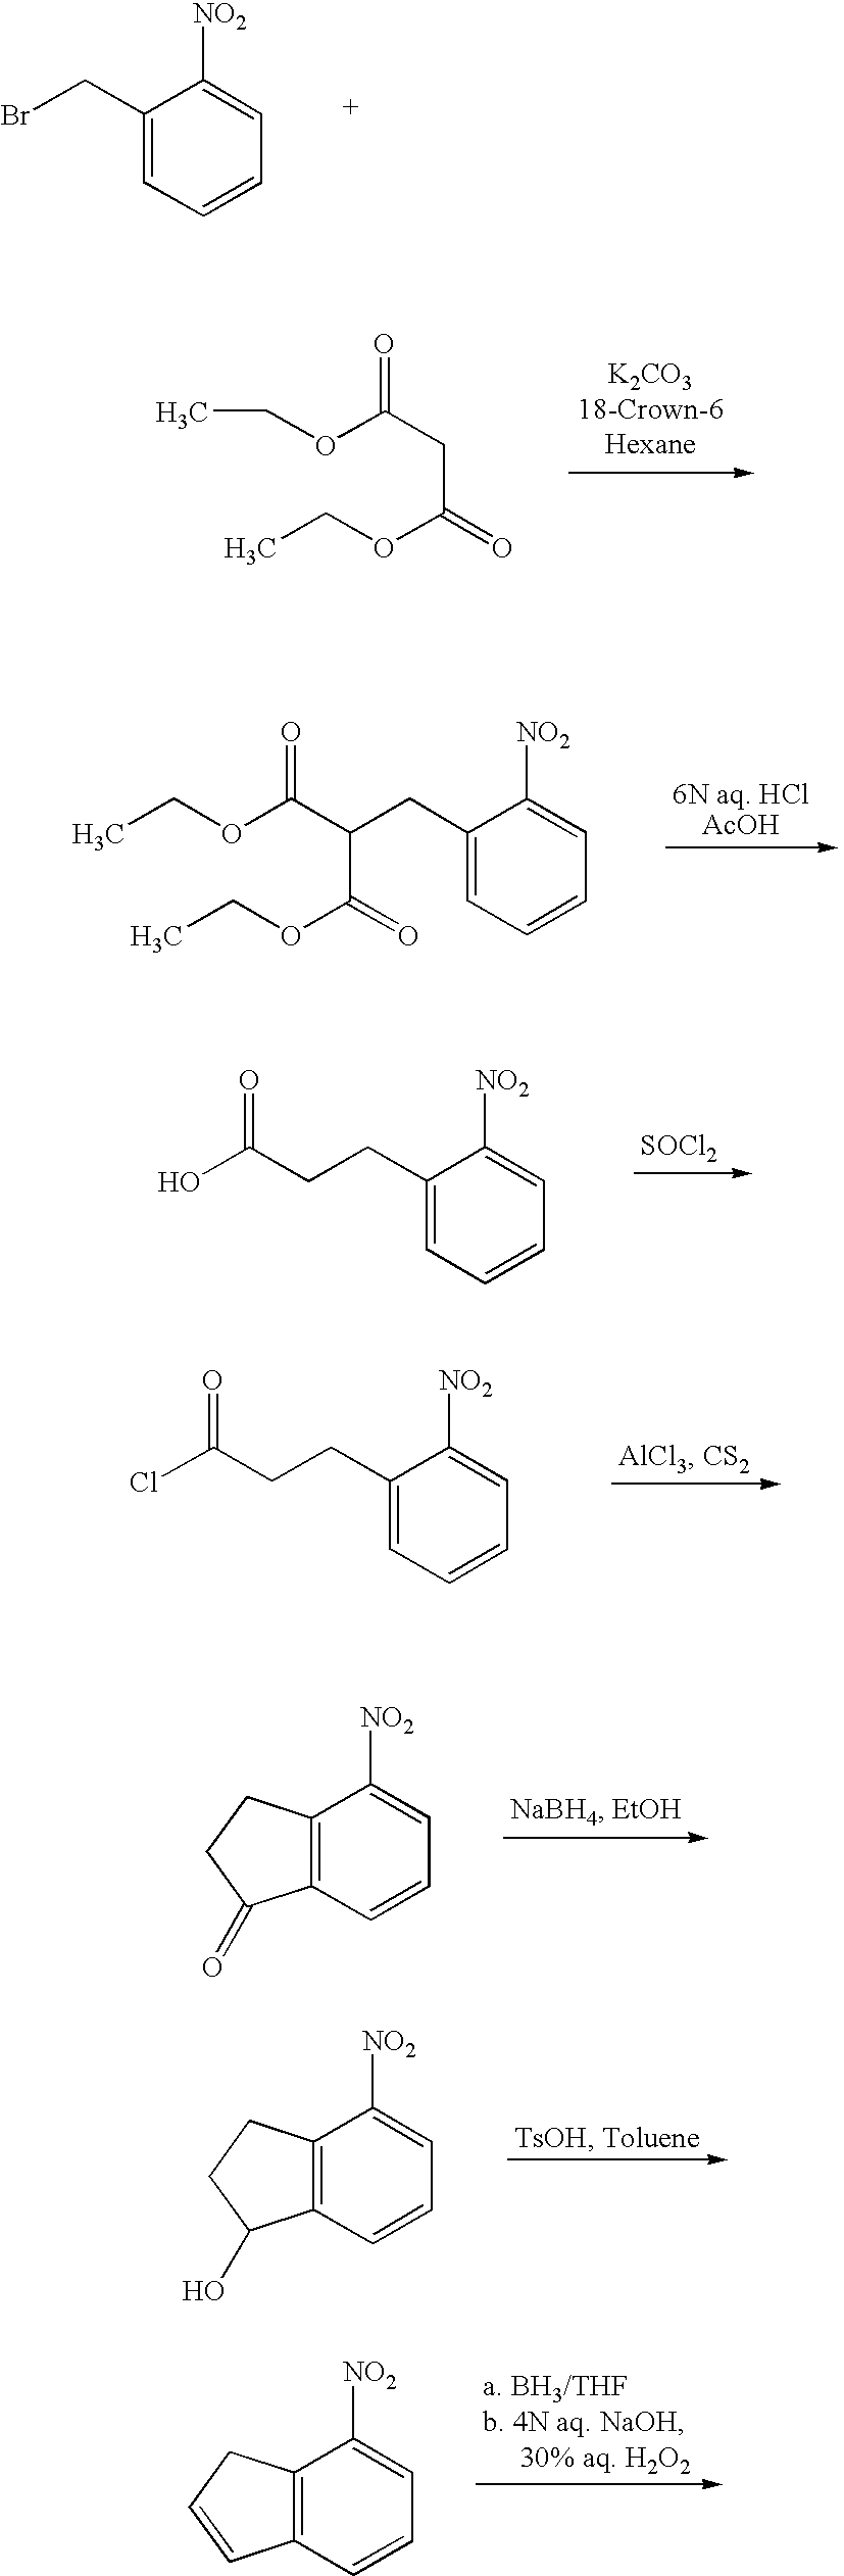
C1(CBr)=CC=CC=C1[NO2].C(OCC)(CC(OCC)=O)=O.C(OCC)(C(C(OCC)=O)CC1=CC=CC=C1[NO2])=O.[SOCl2].C(O)(CCC1=CC=CC=C1[NO2])=O.C(Cl)(CCC1=CC=CC=C1[NO2])=O.C12=C(C=CC=C1[NO2])C(=O)CC2.C12=C(C=CC=C1[NO2])C(O)CC2.C12=C(C=CC=C1[NO2])C=CC2
